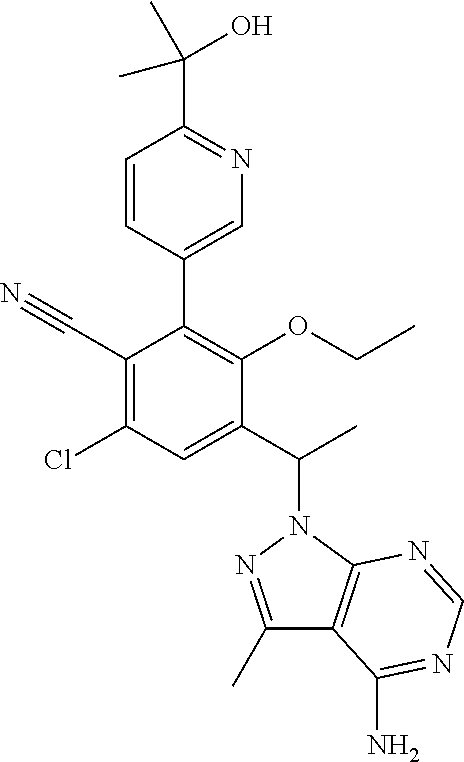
C1(C(C)N2N=C(C)C3=C2N=CN=C3N)=CC(Cl)=C(C#N)C(C2=CN=C(C(O)(C)C)C=C2)=C1OCC
